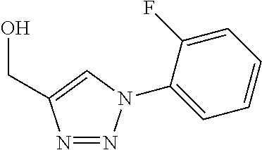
N1=NN(C2=CC=CC=C2F)C=C1CO
